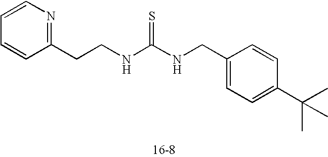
C(NC(NCC1=CC=C(C(C)(C)C)C=C1)=S)CC1=NC=CC=C1
